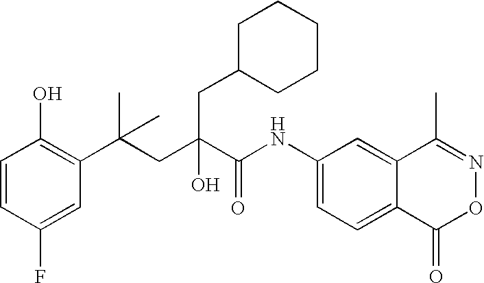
C1=CC(F)=CC(C(CC(C(NC2=CC=C3C(=C2)C(C)=NOC3=O)=O)(O)CC2CCCCC2)(C)C)=C1O
